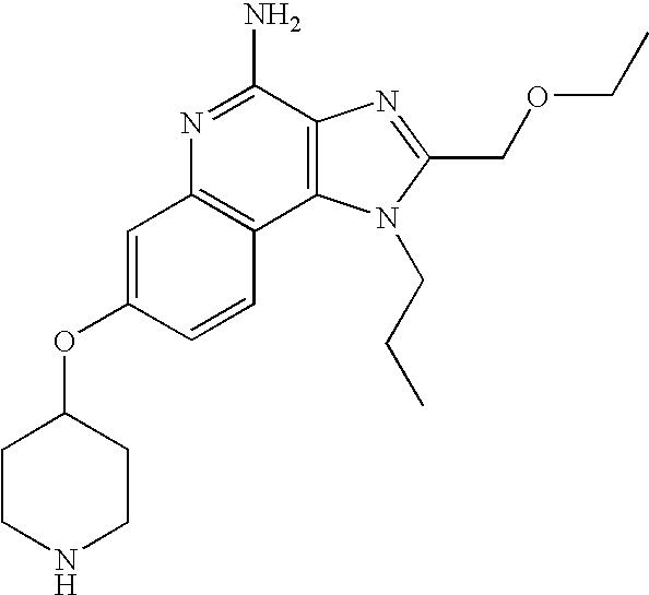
C1=C(OC2CCNCC2)C=CC2=C1N=C(N)C1=C2N(CCC)C(COCC)=N1
